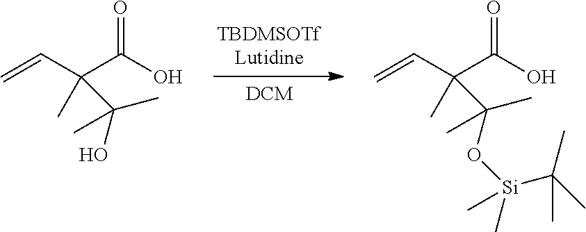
C=CC(C(O)=O)(C)C(C)(O)C.C=CC(C(O)=O)(C)C(C)(O[Si](C(C)(C)C)(C)C)C
